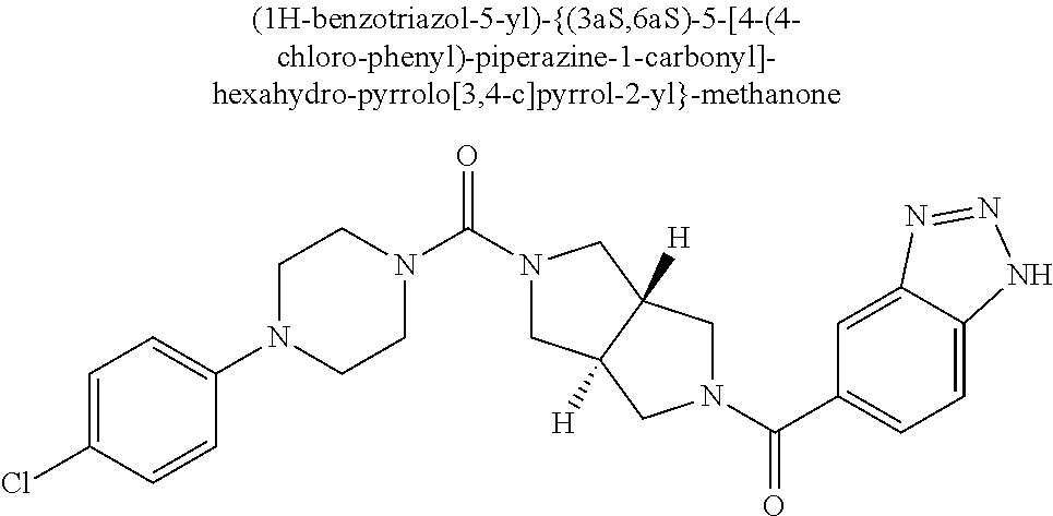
C(C1=CC=C2C(=C1)N=NN2)(=O)N1CC2([H])CN(C(=O)N3CCN(C4=CC=C(Cl)C=C4)CC3)CC2([H])C1
